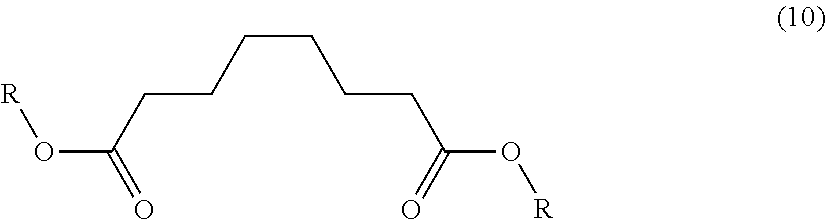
[R]OC(=O)CCCCCCC(=O)O[R]
